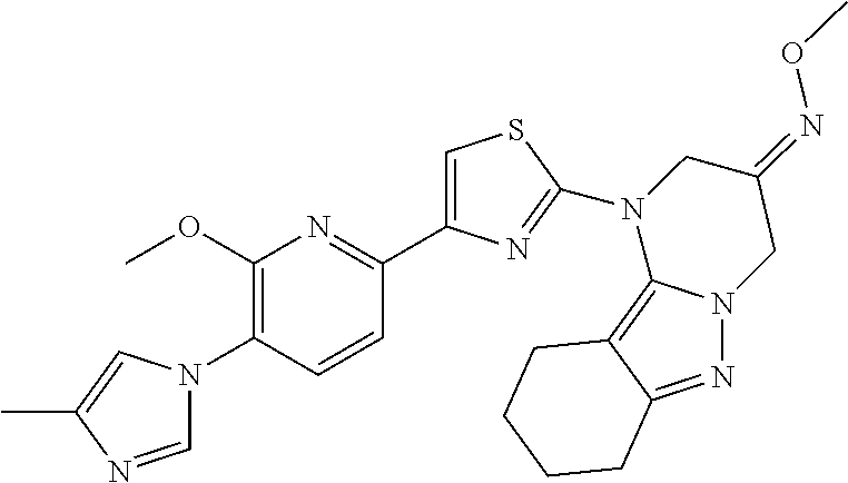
C1=NC(C)=CN1C1=C(OC)N=C(C2=CSC(N3C4=C5C(=NN4CC(=NOC)C3)CCCC5)=N2)C=C1
